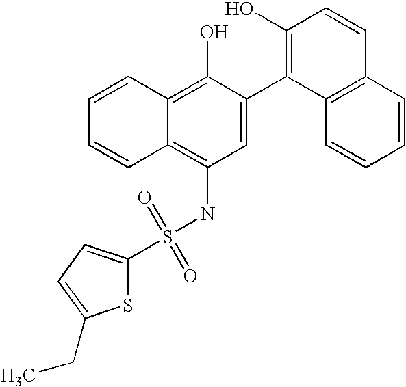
S(NC1=C2C(=C(O)C(C3=C(O)C=CC4=C3C=CC=C4)=C1)C=CC=C2)(=O)(=O)C1=CC=C(CC)S1
